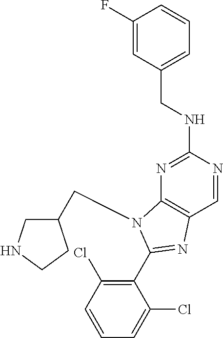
C1(F)=CC(CNC2=NC3=C(C=N2)N=C(C2=C(Cl)C=CC=C2Cl)N3CC2CNCC2)=CC=C1
